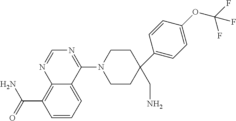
C(C1=C2N=CN=C(N3CCC(C4=CC=C(OC(F)(F)F)C=C4)(CN)CC3)C2=CC=C1)(N)=O
